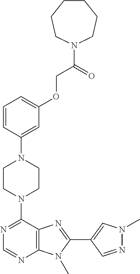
C1CN(C2=NC=NC3=C2N=C(C2=CN(C)N=C2)N3C)CCN1C1=CC(OCC(=O)N2CCCCCC2)=CC=C1
